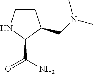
C1CNC(C(=O)N)C1CN(C)C
